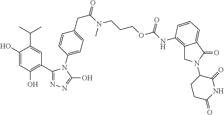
C1(O)=CC(O)=C(C2=NN=C(O)N2C2=CC=C(CC(N(CCCOC(NC3=C4CN(C5CCC(=O)NC5=O)C(=O)C4=CC=C3)=O)C)=O)C=C2)C=C1C(C)C
